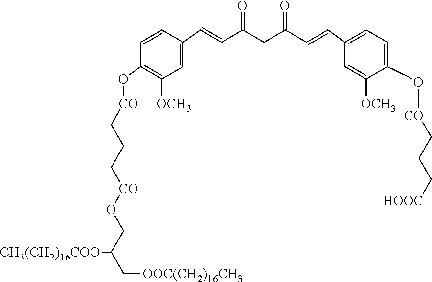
C1=CC(C=CC(CC(C=CC2=CC=C(O[CO]CCC[HOOC])C([OCH3])=C2)=O)=O)=CC([OCH3])=C1O[CO]CCC[CO]OCC(C[OOC(CH2)16CH3])[CH3(CH2)16COO]
